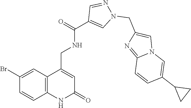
C12=C(C=C(Br)C=C1)C(CNC(C1=CN(CC3=CN4C(=N3)C=CC(C3CC3)=C4)N=C1)=O)=CC(=O)N2
